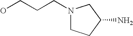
OCCCN1CCC(N)C1
